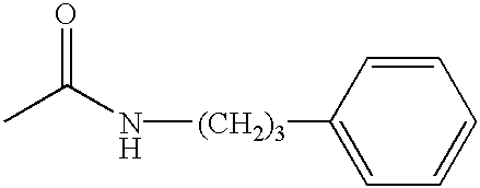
CC(N[(CH2)3]C1=CC=CC=C1)=O
